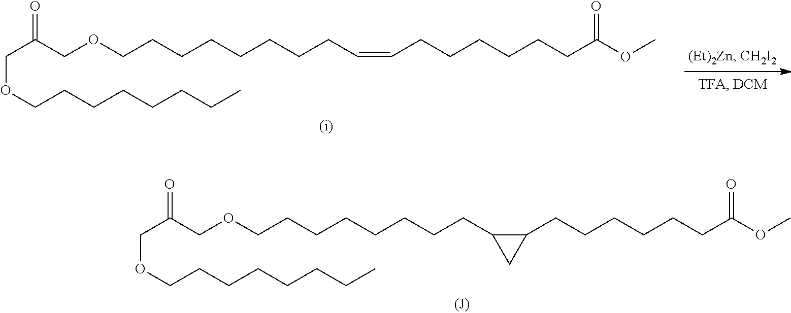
O(CCCCCCCCC1C(CCCCCCC(OC)=O)C1)CC(COCCCCCCCC)=O.O(CCCCCCCCC=CCCCCCCC(OC)=O)CC(COCCCCCCCC)=O
